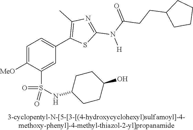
C1=C([OMe])C(S(NC2CCC(O)CC2)(=O)=O)=CC(C2=C(C)N=C(N(C(CCC3CCCC3)=O)[H])S2)=C1
